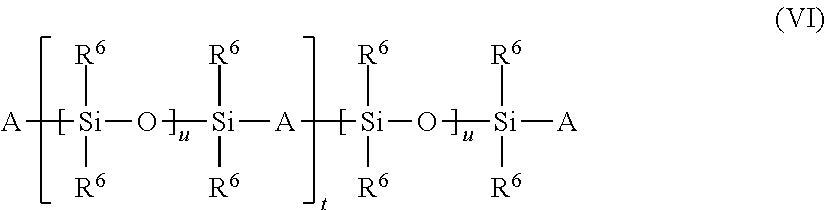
O([Si]([R6])([R6])[A][Si]([R6])([R6])O[Si]([R6])([R6])[A])[Si]([R6])([R6])[A]
